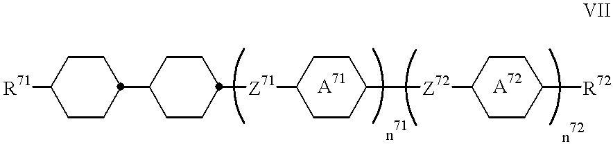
[R71]C1CCC(C2CCC([Z71]C3CCC([Z72]C4CCC([R72])CC4)CC3)CC2)CC1
